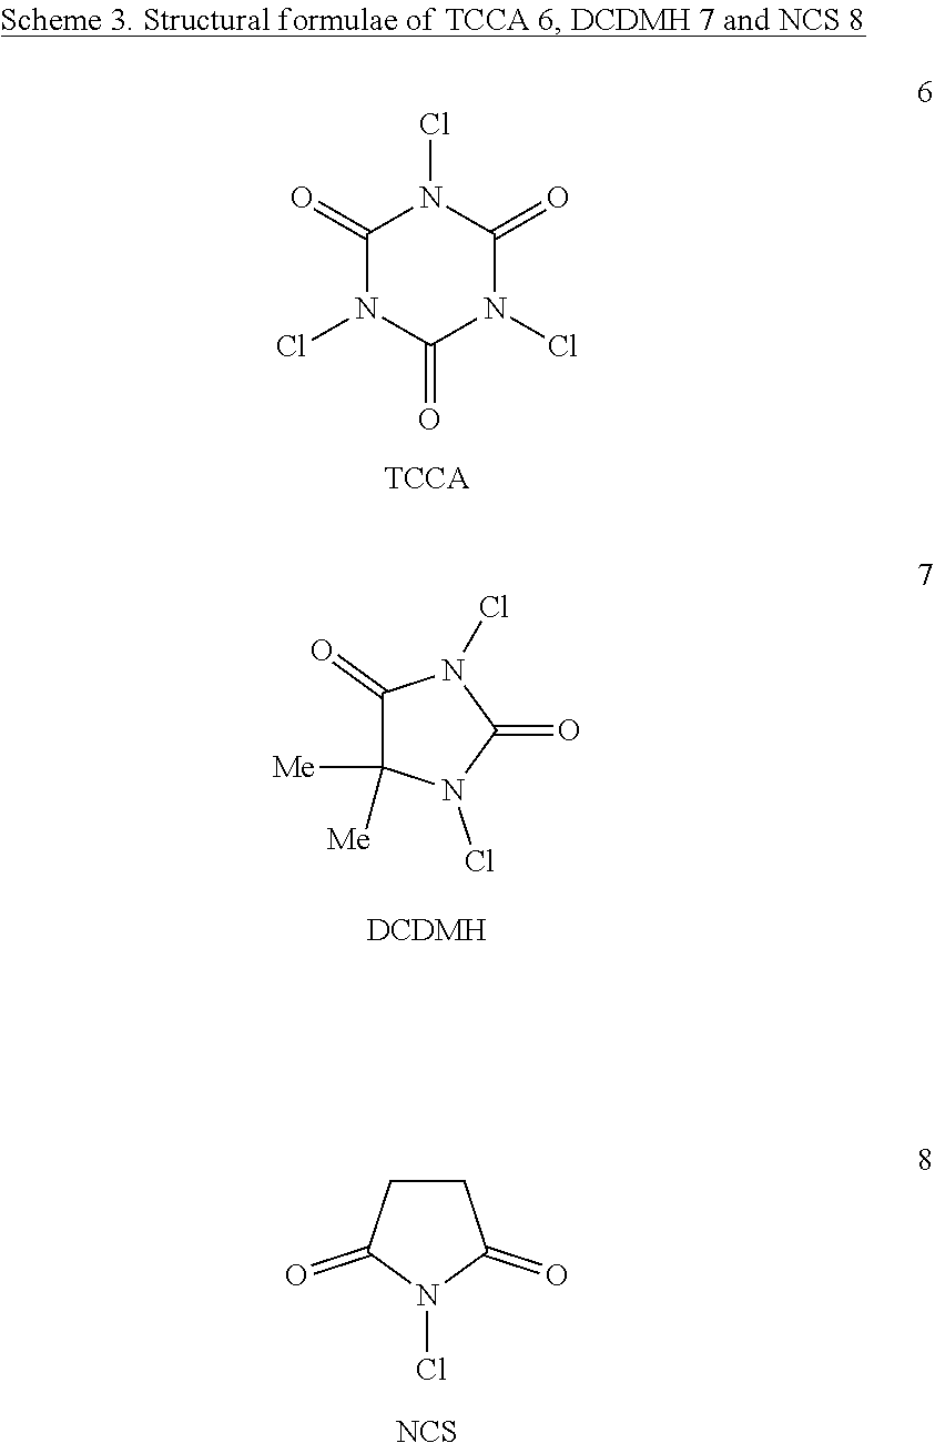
C1(=O)N(Cl)C(=O)N(Cl)C(=O)N1Cl.[TCCA].C1(=O)C([Me])([Me])N(Cl)C(=O)N1Cl.C1CC(=O)N(Cl)C1=O.[NCS]
